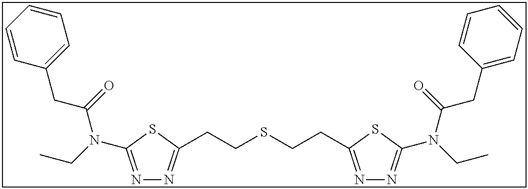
N1=C(N(CC)C(=O)CC2=CC=CC=C2)SC(CCSCCC2=NN=C(N(CC)C(=O)CC3=CC=CC=C3)S2)=N1
